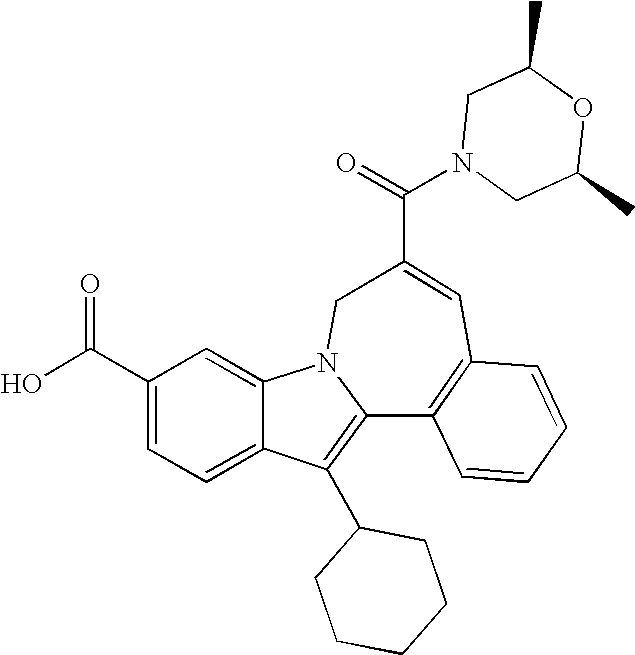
C1(C(O)=O)=CC=C2C(=C1)N1C(=C2C2CCCCC2)C2=C(C=C(C(=O)N3CC(C)OC(C)C3)C1)C=CC=C2
